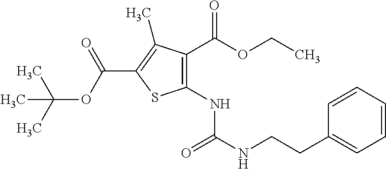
C1(NC(=O)NCCC2=CC=CC=C2)=C(C(OCC)=O)C(C)=C(C(OC(C)(C)C)=O)S1
